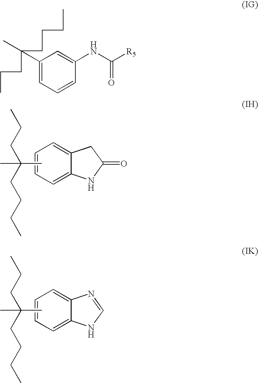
C1=CC=C2C(=C1)CC(=O)N2.CC(C)(CCC)CCCC.C1=CC=C2C(=C1)N=CN2.CC(C)(CCC)CCCC.C1(C(C)(CCCC)CCC)=CC=CC(NC([R5])=O)=C1
